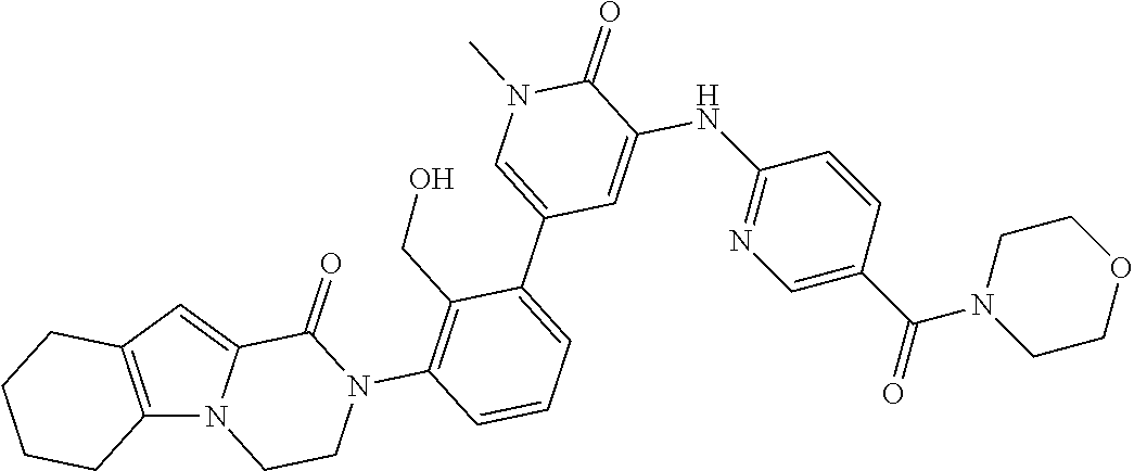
C12=C(C=C3N1CCN(C1=C(CO)C(C4=CN(C)C(=O)C(NC5=NC=C(C(N6CCOCC6)=O)C=C5)=C4)=CC=C1)C3=O)CCCC2
